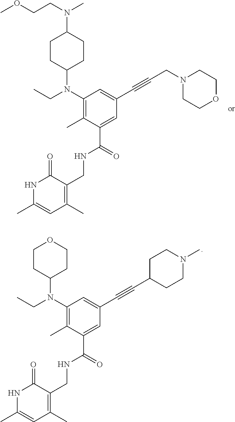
CCN(C1CCC(N(CCOC)C)CC1)C1=C(C)C(C(=O)NCC2=C(C)C=C(C)NC2=O)=CC(C#CCN2CCOCC2)=C1.CCN(C1CCOCC1)C1=C(C)C(C(=O)NCC2=C(C)C=C(C)NC2=O)=CC(C#CC2CCN(C)CC2)=C1
